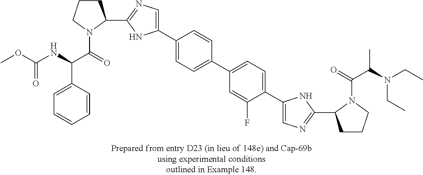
C1(C2CCCN2C(=O)C(NC(OC)=O)C2=CC=CC=C2)=NC=C(C2=CC=C(C3=CC=C(C4=CN=C(C5CCCN5C(=O)C(N(CC)CC)C)N4)C(F)=C3)C=C2)N1
